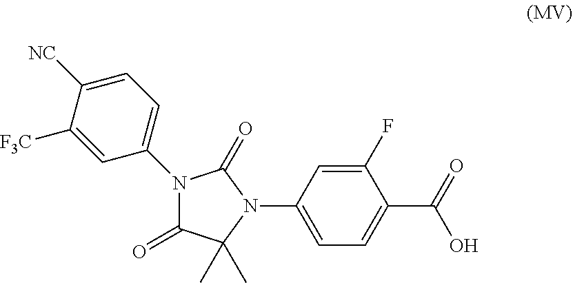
C1(N2C(=O)N(C3=CC=C([NC])C([F3C])=C3)C(=O)C2(C)C)=CC=C(C(=O)O)C(F)=C1
